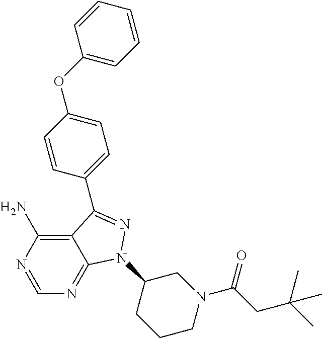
C12=C(N)N=CN=C1N(C1CCCN(C(CC(C)(C)C)=O)C1)N=C2C1=CC=C(OC2=CC=CC=C2)C=C1
